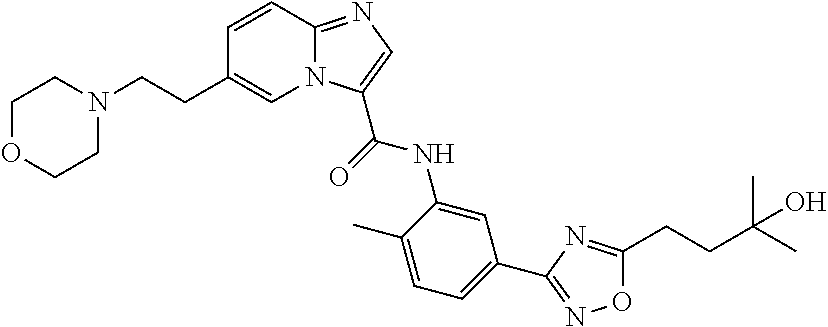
N12C(=NC=C1C(=O)NC1=CC(C3=NOC(CCC(C)(C)O)=N3)=CC=C1C)C=CC(CCN1CCOCC1)=C2
